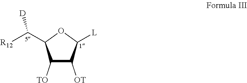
C1([TO])C([OT])C([L])OC1C([R12])[D]
